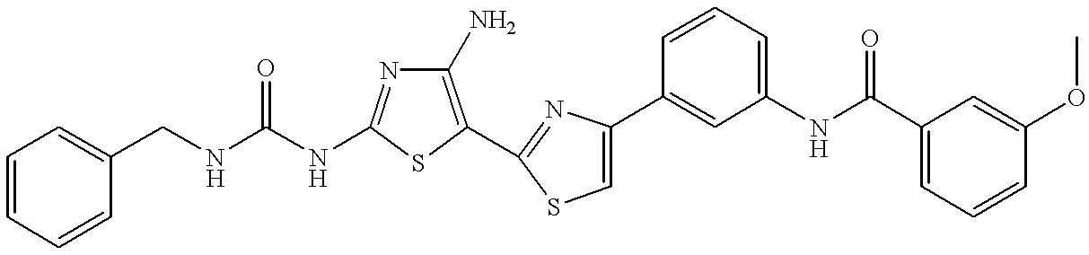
C(NC1=NC(N)=C(C2=NC(C3=CC(NC(C4=CC=CC(OC)=C4)=O)=CC=C3)=CS2)S1)(NCC1=CC=CC=C1)=O
